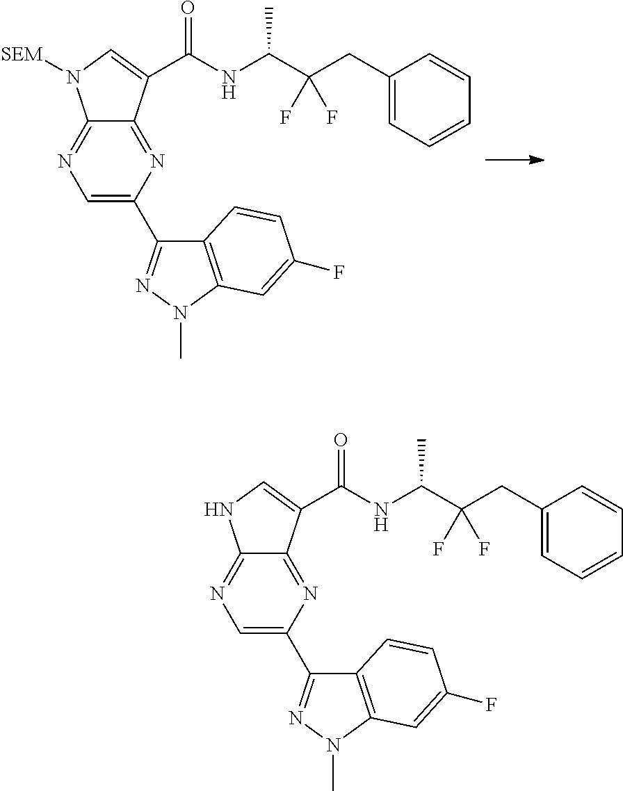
C12=NC(C3=NN(C)C4=C3C=CC(F)=C4)=CN=C1N([SEM])C=C2C(=O)NC(C(CC1=CC=CC=C1)(F)F)C.C12=NC(C3=NN(C)C4=C3C=CC(F)=C4)=CN=C1NC=C2C(=O)NC(C(CC1=CC=CC=C1)(F)F)C
